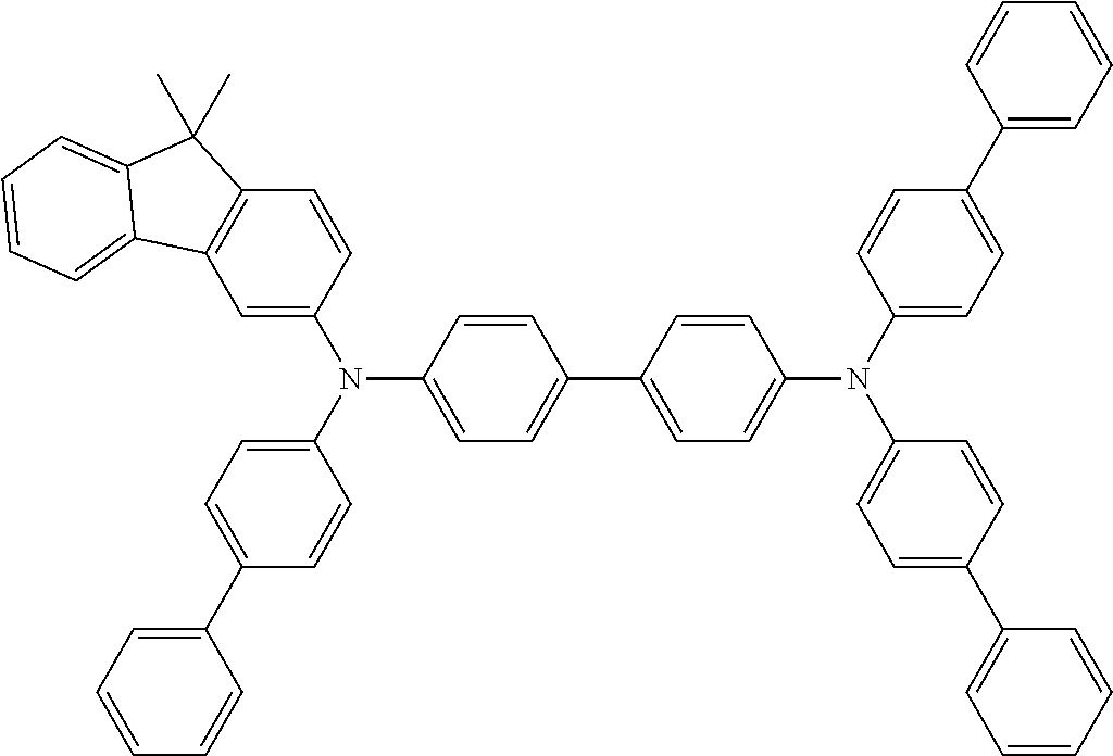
C1=C(N(C2=CC=C(C3=CC=CC=C3)C=C2)C2=CC=C(C3=CC=C(N(C4=CC=C(C5=CC=CC=C5)C=C4)C4=CC=C(C5=CC=CC=C5)C=C4)C=C3)C=C2)C=CC2=C1C1=CC=CC=C1C2(C)C
